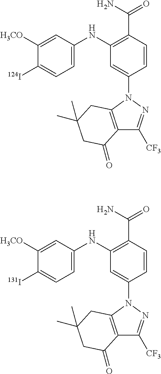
C1=C(NC2=C(C(N)=O)C=CC(N3N=C([CF3])C4=C3CC(C)(C)CC4=O)=C2)C=C([H3CO])C([124I])=C1.C1=C(NC2=C(C(N)=O)C=CC(N3N=C([CF3])C4=C3CC(C)(C)CC4=O)=C2)C=C([H3CO])C([131I])=C1
